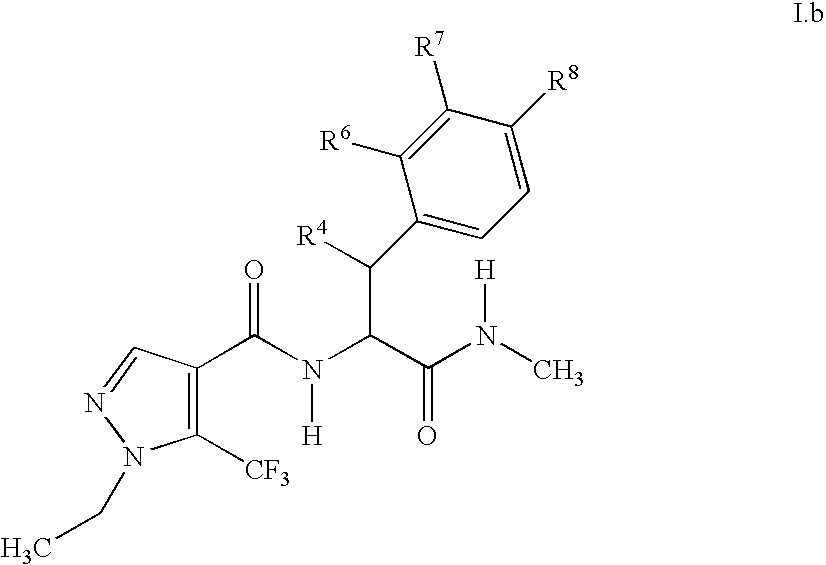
C1([CF3])=C(C(N(C(C(N(C)[H])=O)C([R4])C2=CC=C([R8])C([R7])=C2[R6])[H])=O)C=NN1CC
